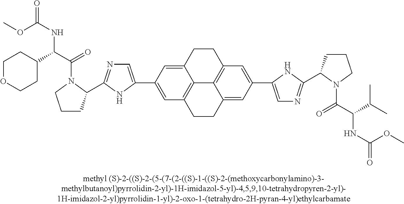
C12=CC(C3=CN=C(C4CCCN4C(C(C4CCOCC4)NC(=O)OC)=O)N3)=CC3=C1C1=C(CC2)C=C(C2=CN=C(C4CCCN4C(C(C(C)C)NC(=O)OC)=O)N2)C=C1CC3
